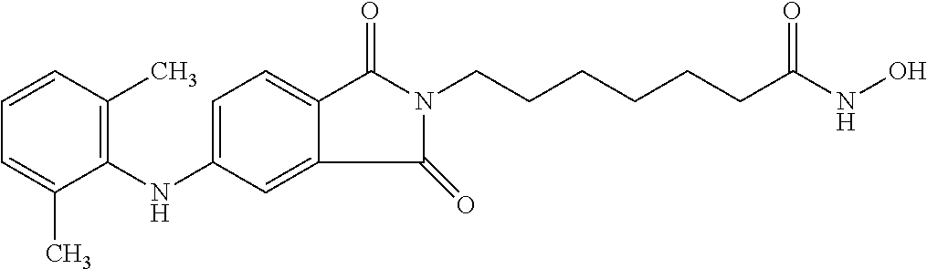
C1(NC2=C(C)C=CC=C2C)=CC=C2C(=C1)C(=O)N(CCCCCCC(NO)=O)C2=O
